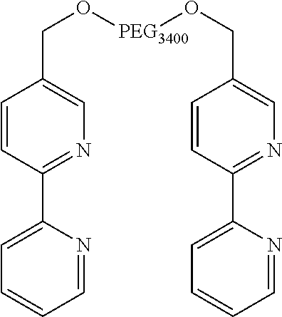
C1=CC(C2=CC=CC=N2)=NC=C1CO[PEG3400]OCC1=CN=C(C2=CC=CC=N2)C=C1
